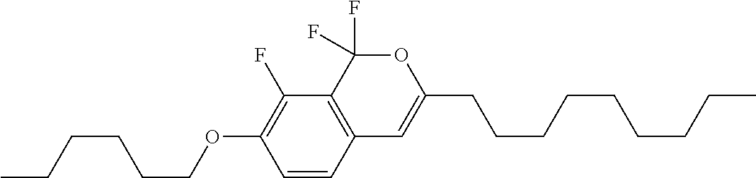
C1=CC2=C(C(F)=C1OCCCCCC)C(F)(F)OC(CCCCCCCCC)=C2
